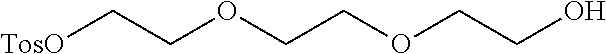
[TosO]CCOCCOCCO
